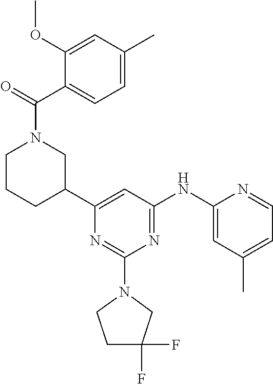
N1=C(N2CCC(F)(F)C2)N=C(NC2=CC(C)=CC=N2)C=C1C1CN(C(=O)C2=CC=C(C)C=C2OC)CCC1
